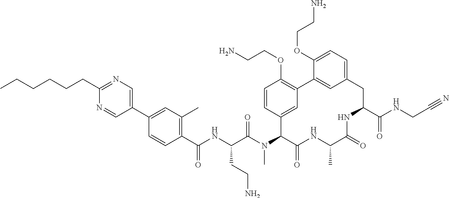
CCCCCCC1=NC=C(C2=CC(C)=C(C(NC(C(N(C3C(=O)NC(C)C(=O)NC(C(NCC#N)=O)CC4=CC=C(OCCN)C(=C4)C4=C(OCCN)C=CC3=C4)C)=O)CCN)=O)C=C2)C=N1
